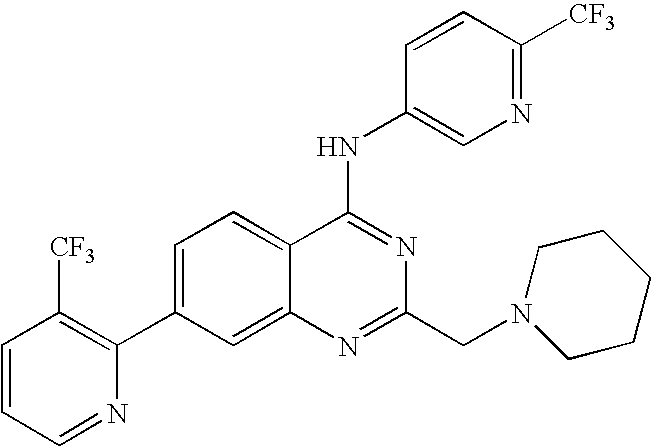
C1=CC=NC(C2=CC=C3C(=C2)N=C(CN2CCCCC2)N=C3NC2=CN=C([CF3])C=C2)=C1[CF3]
